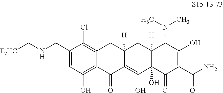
N(CC1=CC(O)=C2C(=C1Cl)CC1([H])C(=C(O)C3(O)C([H])(C1)C(N(C)C)C(O)=C(C(N)=O)C3=O)C2=O)C[F2HC]
